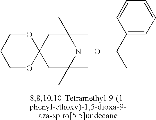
C12(CC(C)(C)N(OC(C)C3=CC=CC=C3)C(C)(C)C1)OCCCO2
